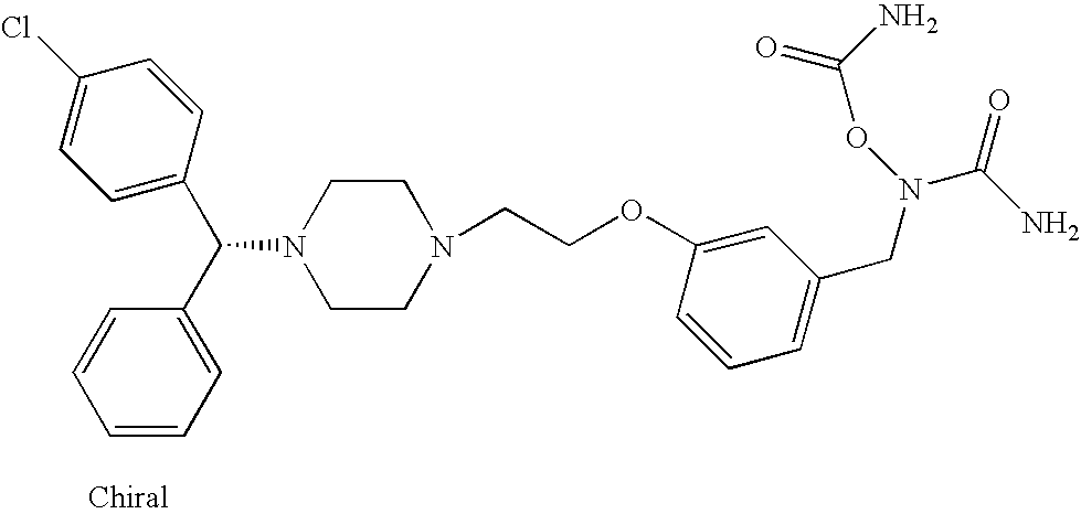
C1CN(CCOC2=CC(CN(C(=O)N)OC(=O)N)=CC=C2)CCN1C(C1=CC=CC=C1)C1=CC=C(Cl)C=C1
